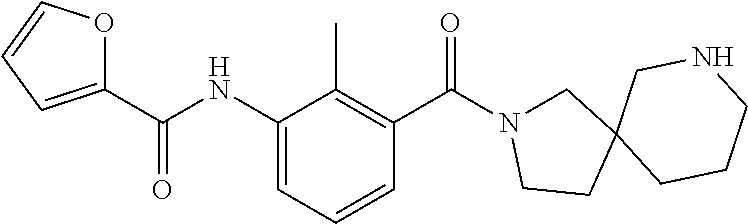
C1(NC(C2=CC=CO2)=O)=CC=CC(C(N2CC3(CC2)CCCNC3)=O)=C1C
